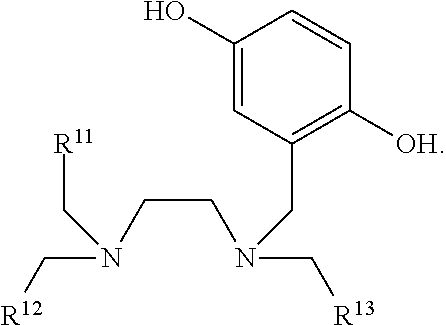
C1(O)=CC(CN(C[R13])CCN(C[R12])C[R11])=C([OH])C=C1
